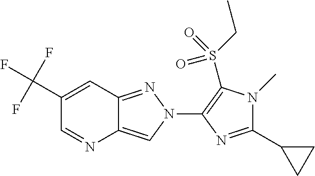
C1=NC2=CN(C3=C(S(CC)(=O)=O)N(C)C(C4CC4)=N3)N=C2C=C1C(F)(F)F
